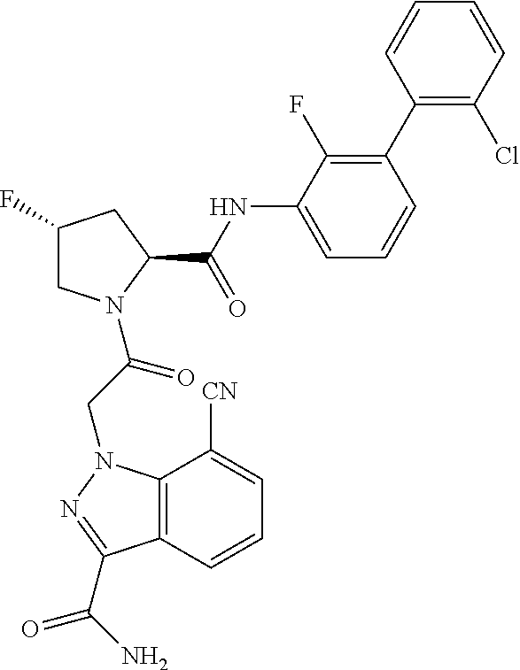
C1(F)CN(C(CN2C3=C(C(C(N)=O)=N2)C=CC=C3[CN])=O)C(C(=O)NC2=CC=CC(C3=C(Cl)C=CC=C3)=C2F)C1
